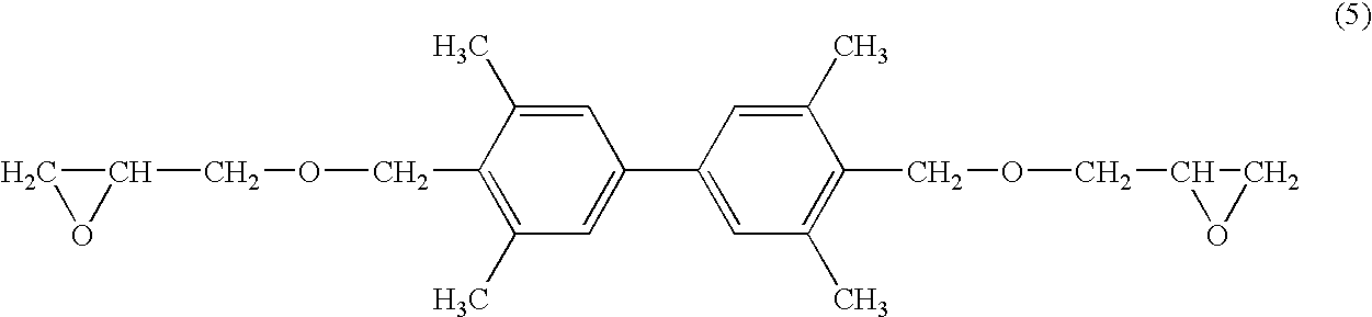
C1(COCC2=C(C)C=C(C3=CC(C)=C(COCC4OC4)C(C)=C3)C=C2C)CO1
